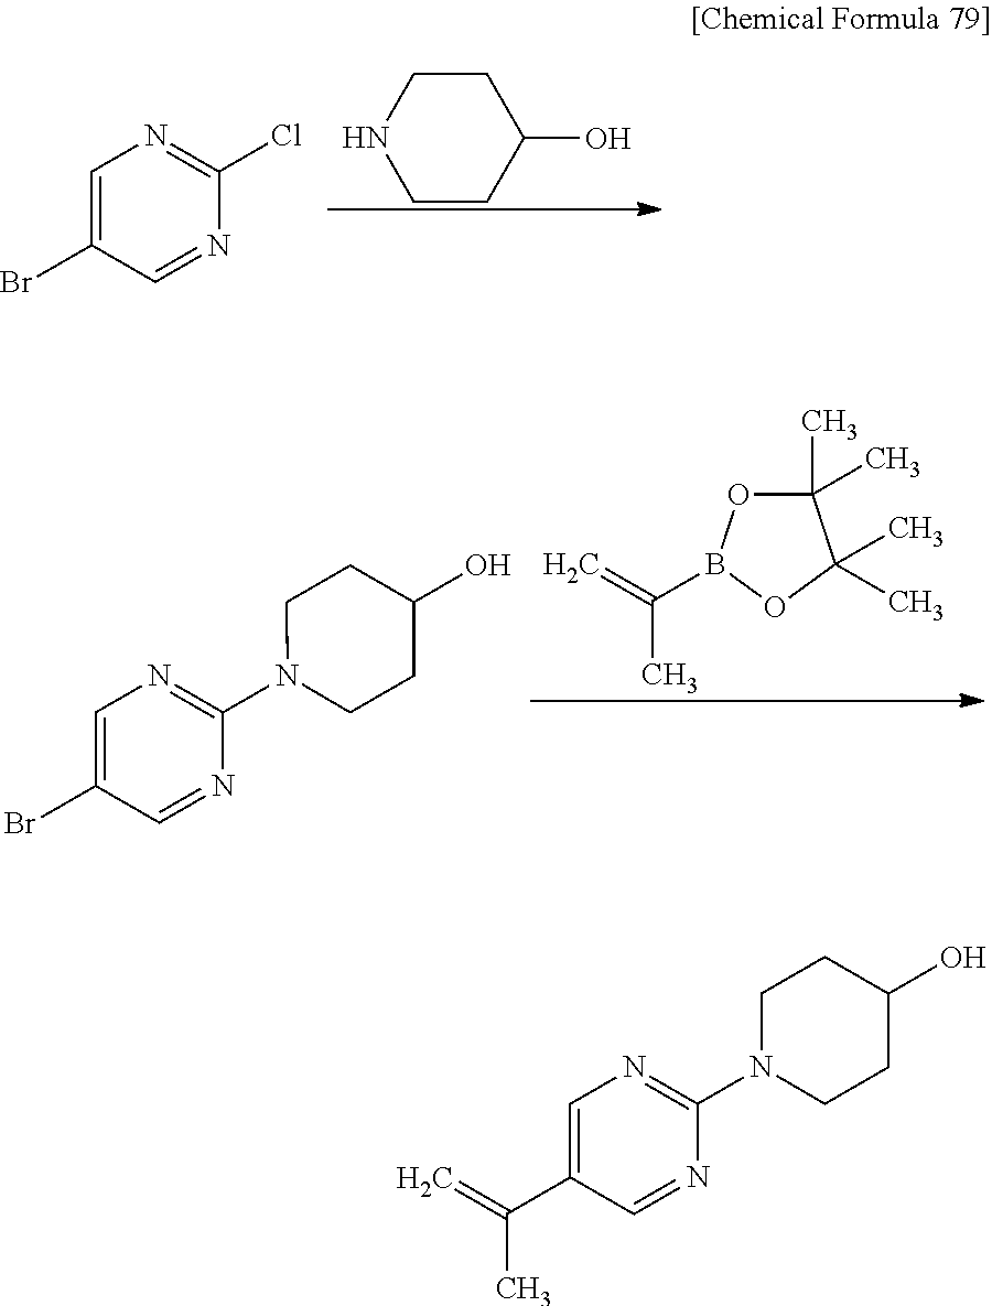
C1CC(O)CCN1.C1=C(Br)C=NC(Cl)=N1.C1(C)(C)OB(C(=C)C)OC1(C)C.C1=C(Br)C=NC(N2CCC(O)CC2)=N1.C1=C(C(=C)C)C=NC(N2CCC(O)CC2)=N1
